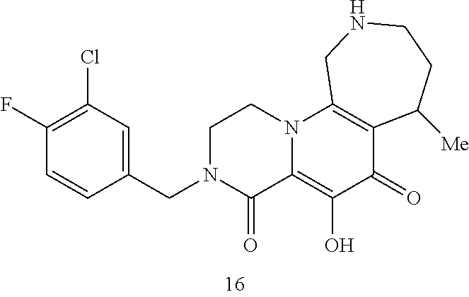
C1(F)=C(Cl)C=C(CN2CCN3C(=C(O)C(=O)C4=C3CNCCC4[Me])C2=O)C=C1
